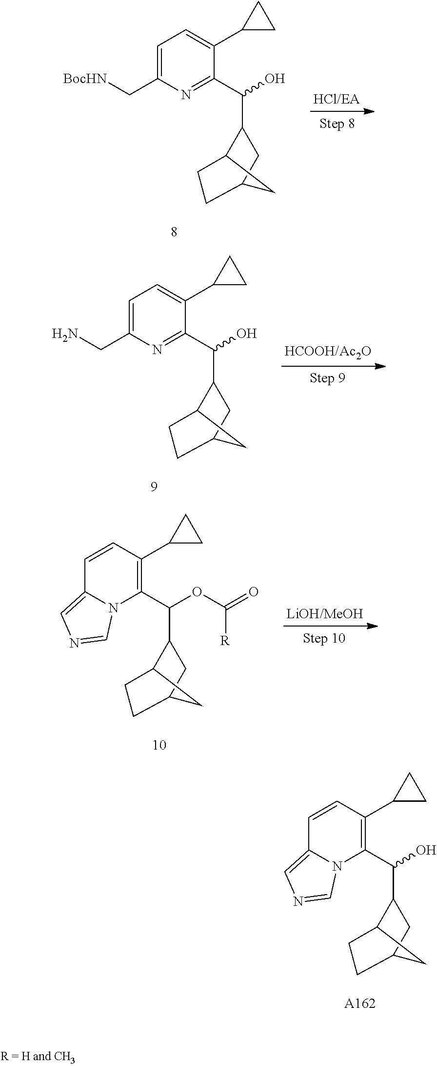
C1=C(C[BocHN])N=C(C(O)C2C3CCC(C2)C3)C(C2CC2)=C1.C1=C(CN)N=C(C(O)C2C3CCC(C2)C3)C(C2CC2)=C1.C1=CC(C2CC2)=C(C(OC([R])=O)C2C3CCC(C2)C3)N2C1=CN=C2.C1=CC(C2CC2)=C(C(O)C2C3CCC(C2)C3)N2C1=CN=C2.[A162]
